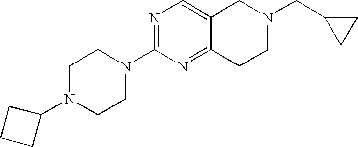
C1N(C2CCC2)CCN(C2=NC=C3C(=N2)CCN(CC2CC2)C3)C1
